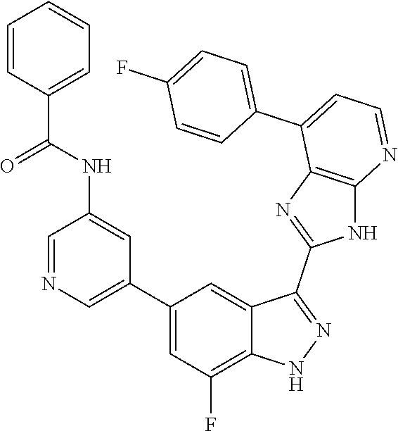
C1=NC=C(C2=CC(F)=C3C(=C2)C(C2=NC4=C(N2)N=CC=C4C2=CC=C(F)C=C2)=NN3)C=C1NC(C1=CC=CC=C1)=O
